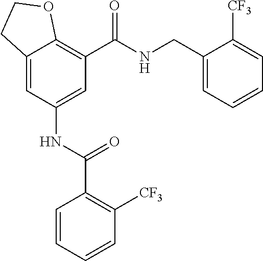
C12=CC(NC(C3=C([CF3])C=CC=C3)=O)=CC(C(=O)NCC3=CC=CC=C3[CF3])=C1OCC2
